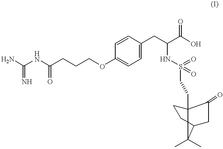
NC(=N)NC(=O)CCCOC1=CC=C(CC(NS(=O)(=O)CCC23C(=O)CC4C(C)(C)C42CC3)C(=O)O)C=C1
